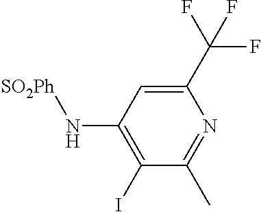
C1(C(F)(F)F)=CC(N[SO2Ph])=C(I)C(C)=N1
